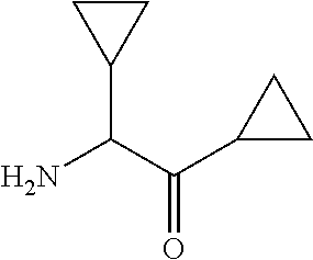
O=C(C(N)C1CC1)C1CC1
